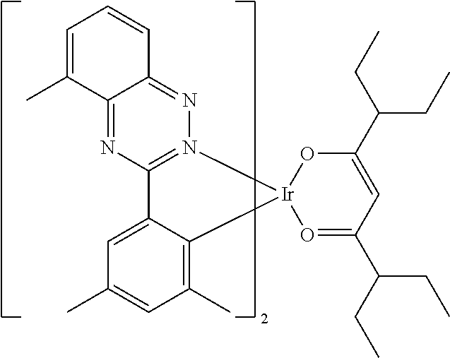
C12=NC3=N(N=C1C=CC=C2C)[Ir]1(C2=C(C)C=C(C)C=C32)O=C(C(CC)CC)C=C(C(CC)CC)O1
